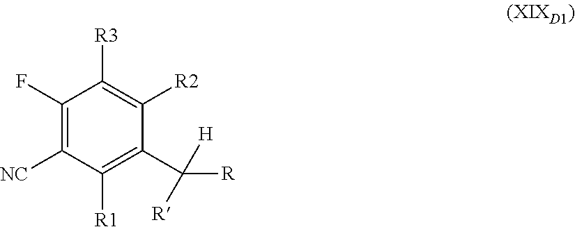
C1(F)=C([NC])C([R1])=C(C([R])([R])[H])C([R2])=C1[R3]
